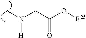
C(C(O[R25])=O)N([H])C
